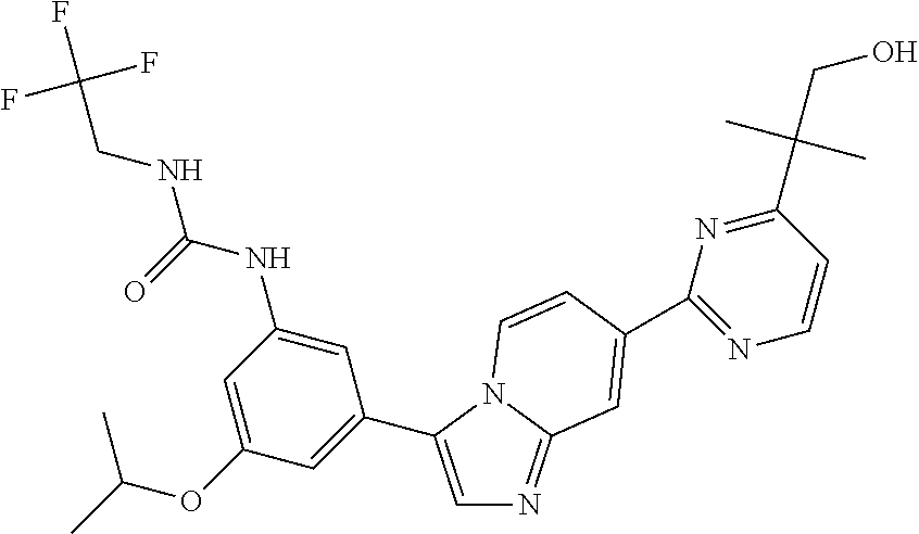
C1=C(C2=CC(OC(C)C)=CC(NC(NCC(F)(F)F)=O)=C2)N2C(=N1)C=C(C1=NC=CC(C(C)(C)CO)=N1)C=C2
